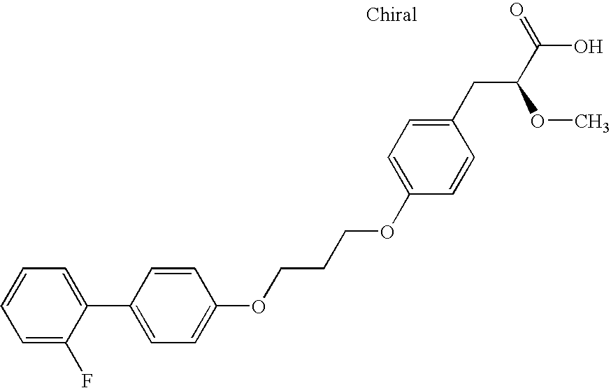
C1(C2=CC=C(OCCCOC3=CC=C(CC(C(O)=O)OC)C=C3)C=C2)=CC=CC=C1F
